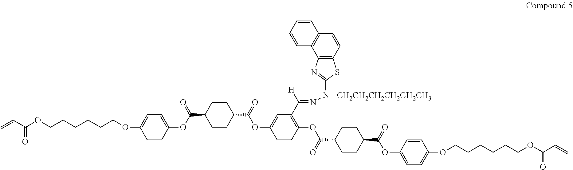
C(C1CCC(C(OC2=CC(C(=NN(C3=NC4=C(S3)C=CC3=C4C=CC=C3)[CH2CH2CH2CH2CH2CH3])[H])=C(OC(C3CCC(C(=O)OC4=CC=C(OCCCCCCOC(C=C)=O)C=C4)CC3)=O)C=C2)=O)CC1)(OC1=CC=C(OCCCCCCOC(C=C)=O)C=C1)=O
